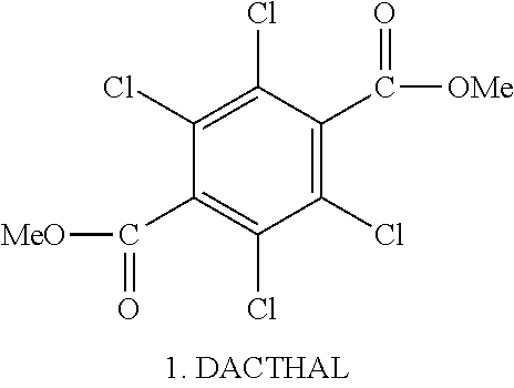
C1(Cl)=C(Cl)C(C(=O)[OMe])=C(Cl)C(Cl)=C1C(=O)[MeO]
